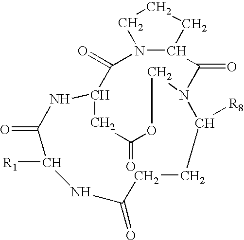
N12C(CCC1)C(=O)N1C([R8])CCC(=O)NC([R1])C(=O)NC(C2=O)CC(=O)OC1
